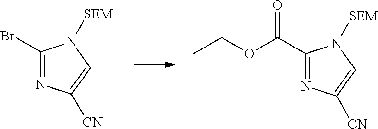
C1(Br)=NC([CN])=CN1[SEM].C1(C(OCC)=O)=NC([CN])=CN1[SEM]
